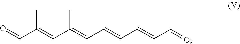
O=CC(=CC(=CC=CC=CC=O)C)C
